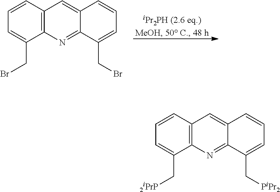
C12=C(C=CC=C1CBr)C=C1C(=N2)C(CBr)=CC=C1.C12=C(C=CC=C1C[2iPrP])C=C1C(=N2)C(C[PiPr2])=CC=C1
